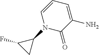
C1(N2C(=O)C(N)=CC=C2)C(F)C1
